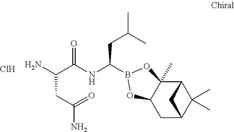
Cl.C(C(NC(CC(C)C)B1OC2(C)C3C(C)(C)C(CC2O1)C3)=O)(CC(N)=O)N
